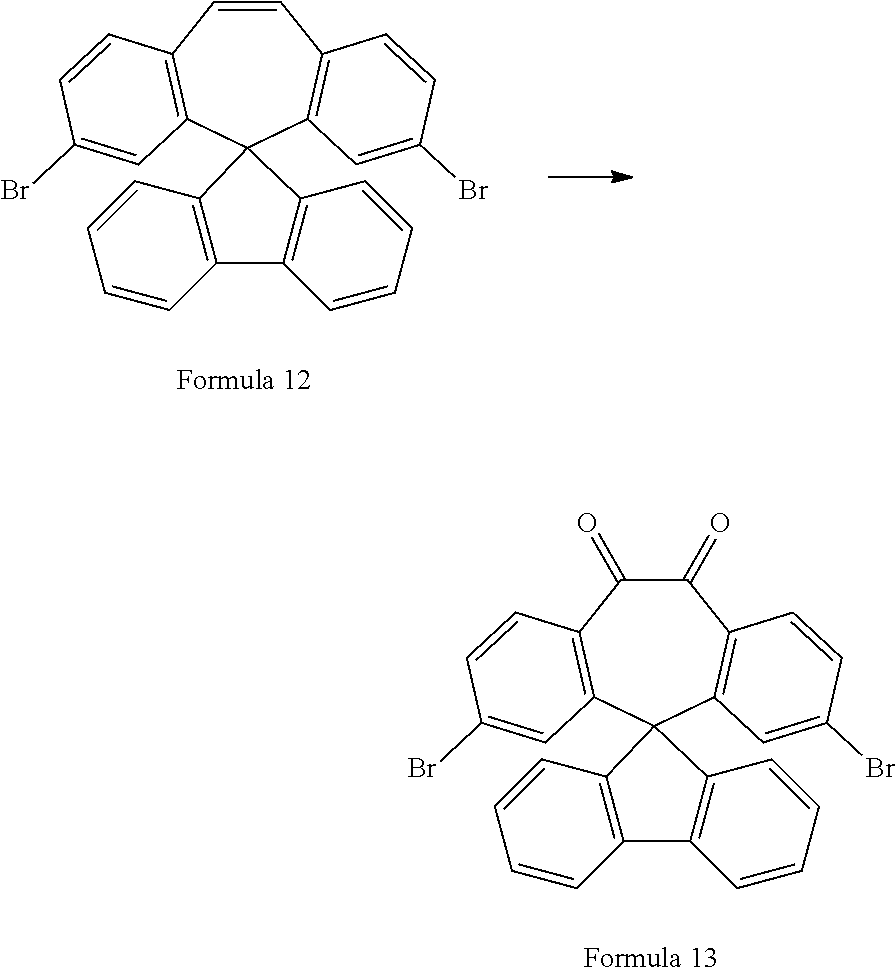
C1=CC2=C(C3(C4=C1C=CC(Br)=C4)C1=C(C=CC=C1)C1=C3C=CC=C1)C=C(Br)C=C2.C1(=O)C(=O)C2=C(C3(C4=C1C=CC(Br)=C4)C1=C(C=CC=C1)C1=C3C=CC=C1)C=C(Br)C=C2
